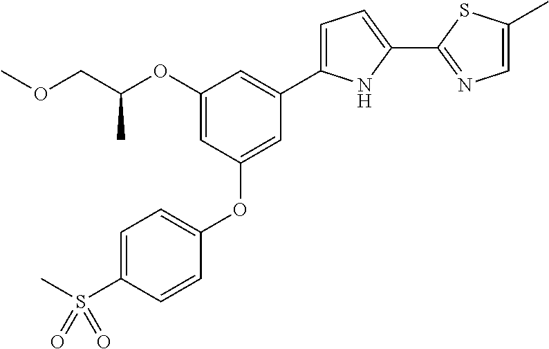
C1(OC(COC)C)=CC(OC2=CC=C(S(C)(=O)=O)C=C2)=CC(C2=CC=C(C3=NC=C(C)S3)N2)=C1
